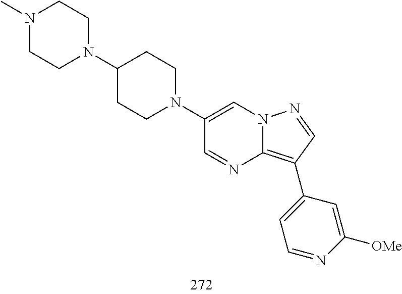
C1(C2=C3N=CC(N4CCC(N5CCN(C)CC5)CC4)=CN3N=C2)=CC=NC([OMe])=C1
